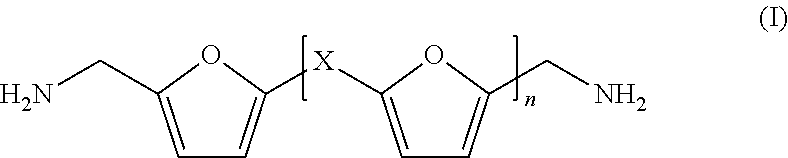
C1=C(CN)OC([X]C2=CC=C(CN)O2)=C1
